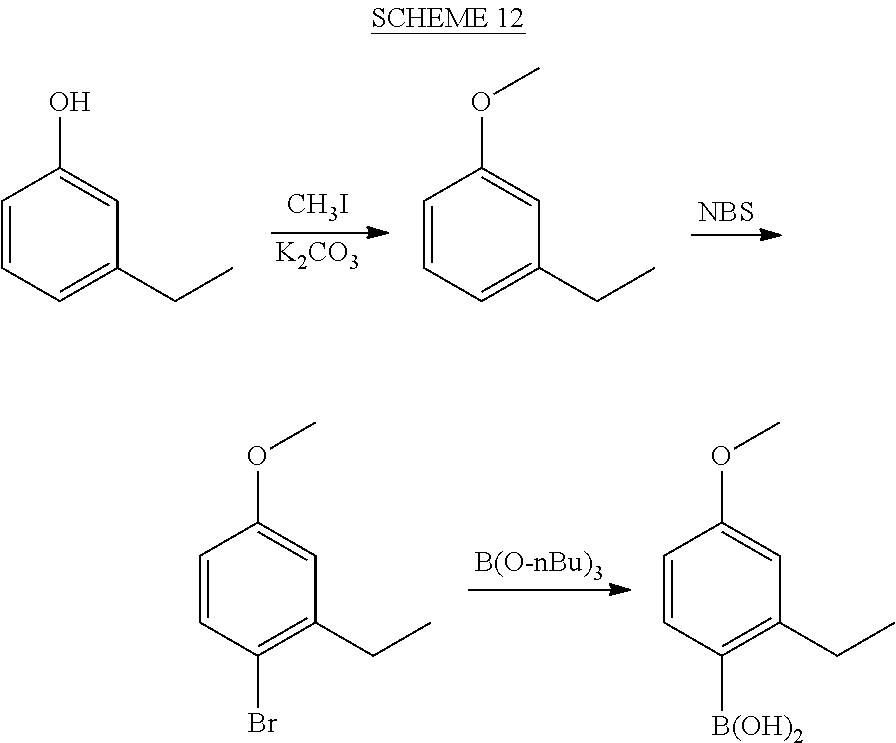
[CH3I].[K2CO3].C1=CC=C(CC)C=C1O.[NBS].C1=CC=C(CC)C=C1OC.C1=CC(Br)=C(CC)C=C1OC.C1=CC([B(OH)2])=C(CC)C=C1OC.[B(O-nBu)3]
